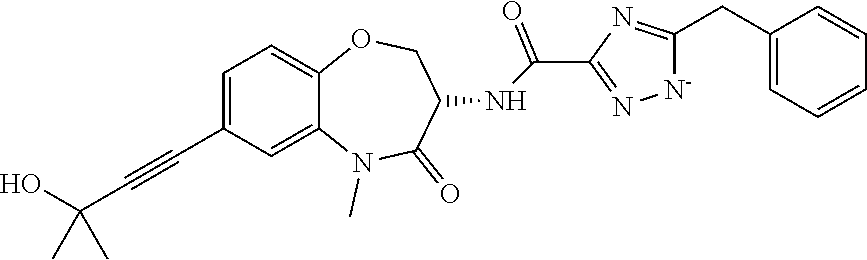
C12=CC=C(C#CC(O)(C)C)C=C1N(C)C(=O)C(NC(C1=N[N-]C(CC3=CC=CC=C3)=N1)=O)CO2
